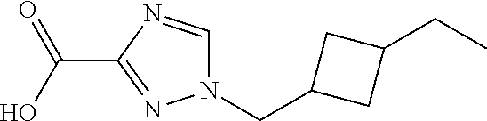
N1(CC2CC(CC)C2)C=NC(C(O)=O)=N1
